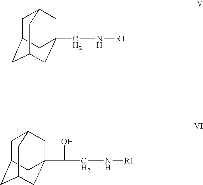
C1C2CC3CC(CN[R1])(CC1C3)C2.C1C2CC3CC(C(O)CN[R1])(CC1C3)C2
